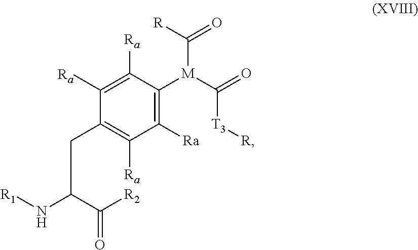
C1([M](C(=O)[T3][R])C([R])=O)=C([Ra])C([Ra])=C(CC(N[R1])C(=O)[R2])C([Ra])=C1[Ra]
